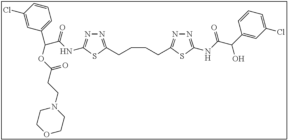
N1=C(CCCCC2=NN=C(NC(C(C3=CC(Cl)=CC=C3)O)=O)S2)SC(NC(C(C2=CC=CC(Cl)=C2)OC(CCN2CCOCC2)=O)=O)=N1
